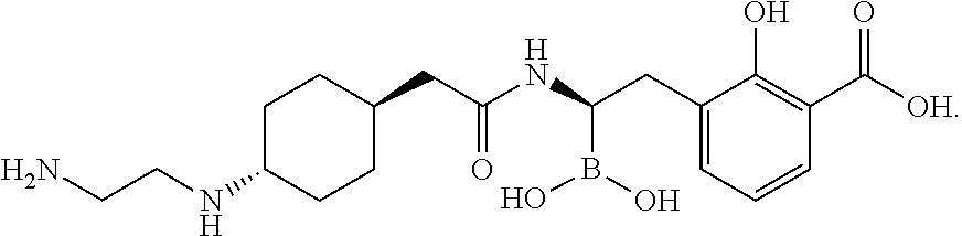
C(CN)NC1CCC(CC(NC(CC2=CC=CC(C([OH])=O)=C2O)B(O)O)=O)CC1
